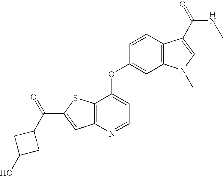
C1(C(C2=CC3=C(S2)C(OC2=CC4=C(C=C2)C(C(NC)=O)=C(C)N4C)=CC=N3)=O)CC(O)C1
